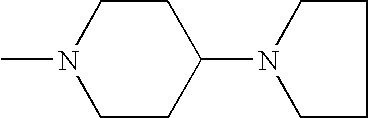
CN1CCC(N2CCCC2)CC1
